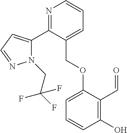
N1(CC(F)(F)F)C(C2=NC=CC=C2COC2=CC=CC(O)=C2C=O)=CC=N1
